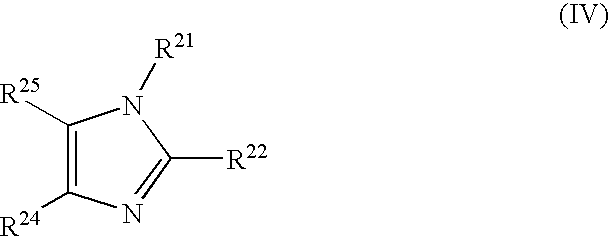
C1([R25])=C([R24])N=C([R22])N1[R21]
